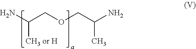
NC(COCC(N)C)[CH3 or H]
